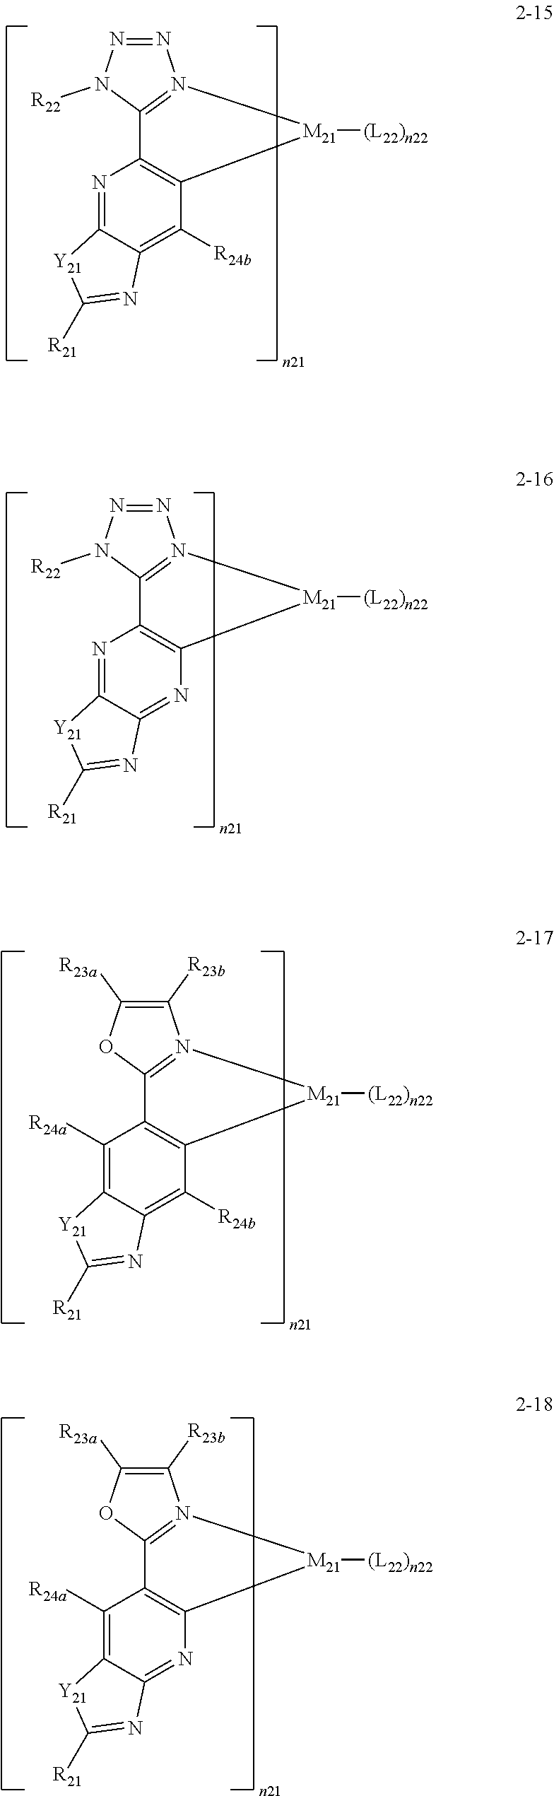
N1=NN([R22])C2=N1[M21]([(L22)n22])C1=C2N=C2C(=C1[R24b])N=C([R21])[Y21]2.N1=NN([R22])C2=N1[M21]([(L22)n22])C1=C2N=C2C(=N1)N=C([R21])[Y21]2.C1([R23b])=C([R23a])OC2=N1[M21]([(L22)n22])C1=C2C([R24a])=C2C(=N1)N=C([R21])[Y21]2.C1([R23b])=C([R23a])OC2=N1[M21]([(L22)n22])C1=C2C([R24a])=C2C(=C1[R24b])N=C([R21])[Y21]2
